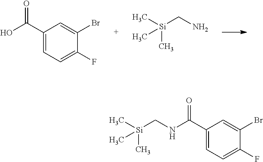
C1(C(O)=O)=CC=C(F)C(Br)=C1.[Si](CN)(C)(C)C.[Si](CNC(C1=CC=C(F)C(Br)=C1)=O)(C)(C)C
